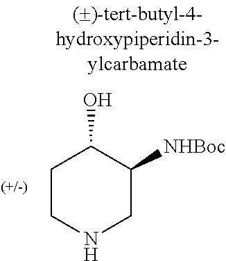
C1CNCC([NHBoc])C1O
